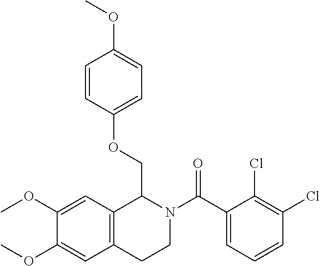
C1(C(N2CCC3=C(C2COC2=CC=C(OC)C=C2)C=C(OC)C(OC)=C3)=O)=CC=CC(Cl)=C1Cl
